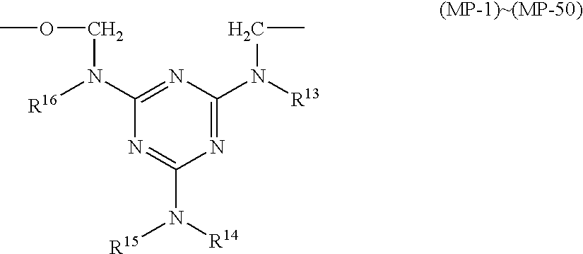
COCN([R16])C1=NC(N([R13])CC)=NC(N([R15])[R14])=N1
